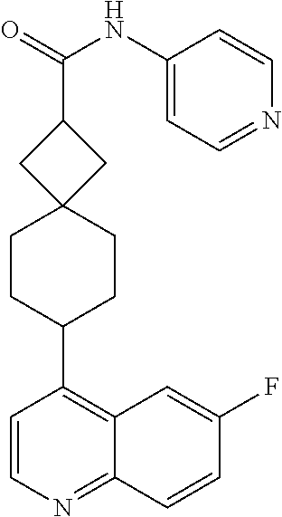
C1=CN=C2C(=C1C1CCC3(CC1)CC(C(=O)NC1=CC=NC=C1)C3)C=C(F)C=C2
